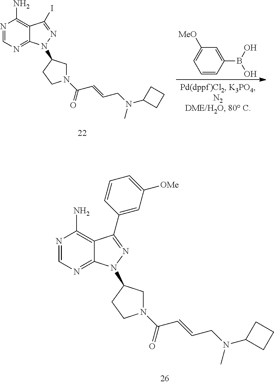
N1=CN=C2C(=C1N)C(I)=NN2C1CN(C(C=CCN(C)C2CCC2)=O)CC1.C1=C([MeO])C=C(B(O)O)C=C1.N1=CN=C2C(=C1N)C(C1=CC([OMe])=CC=C1)=NN2C1CN(C(C=CCN(C2CCC2)C)=O)CC1
